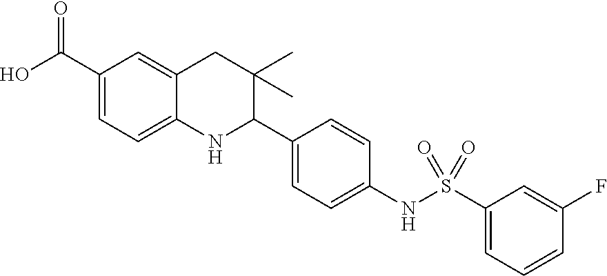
C1(C(O)=O)=CC=C2C(=C1)CC(C)(C)C(C1=CC=C(NS(C3=CC=CC(F)=C3)(=O)=O)C=C1)N2
